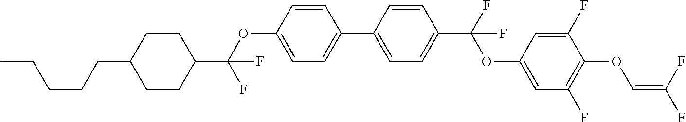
C1CC(C(OC2=CC=C(C3=CC=C(C(F)(OC4=CC(F)=C(OC=C(F)F)C(F)=C4)F)C=C3)C=C2)(F)F)CCC1CCCCC
